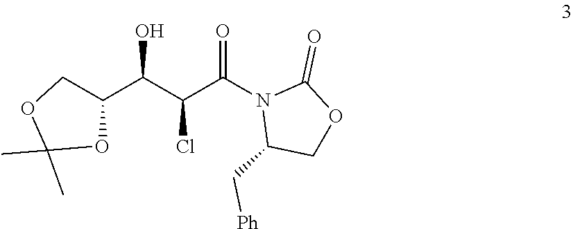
C(C(N1C(C[Ph])COC1=O)=O)(Cl)C(C1COC(C)(C)O1)O
